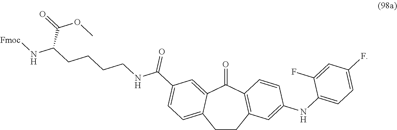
C1CC2=C(C(=O)C3=CC(C(NCCCCC(N[Fmoc])C(=O)OC)=O)=CC=C13)C=CC(NC1=CC=C(F)C=C1F)=C2
